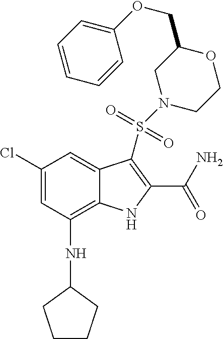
C1(Cl)=CC(NC2CCCC2)=C2C(=C1)C(S(N1CCOC(COC3=CC=CC=C3)C1)(=O)=O)=C(C(N)=O)N2
